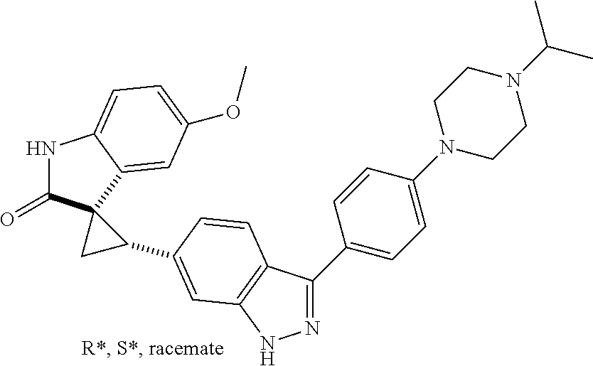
C1(C2=NNC3=C2C=CC(C2C4(C(=O)NC5=CC=C(OC)C=C45)C2)=C3)=CC=C(N2CCN(C(C)C)CC2)C=C1
